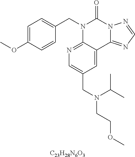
[C23H28N6O3].C1=C(OC)C=CC(CN2C3=NC=C(CN(CCOC)C(C)C)C=C3C3=NC=NN3C2=O)=C1
